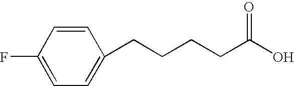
C1=C(CCCCC(O)=O)C=CC(F)=C1
